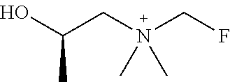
OC(CN(CF)(C)C)C
